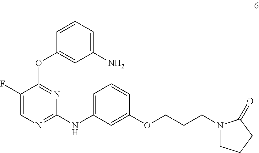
N1(CCCOC2=CC(NC3=NC=C(F)C(OC4=CC(N)=CC=C4)=N3)=CC=C2)CCCC1=O
